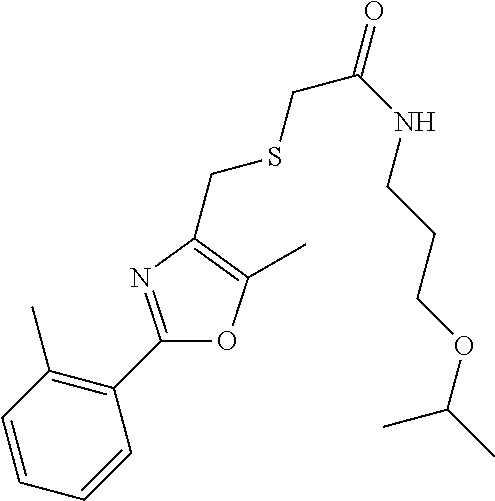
C1=CC=CC(C2=NC(CSCC(=O)NCCCOC(C)C)=C(C)O2)=C1C
